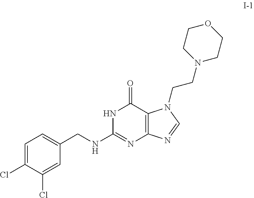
C1=C(Cl)C(Cl)=CC(CNC2=NC3=C(C(=O)N2)N(CCN2CCOCC2)C=N3)=C1
